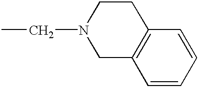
C1C2=C(CCN1CC)C=CC=C2
